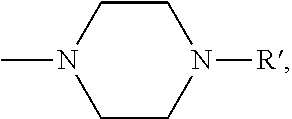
N1([R])CCN(C)CC1
